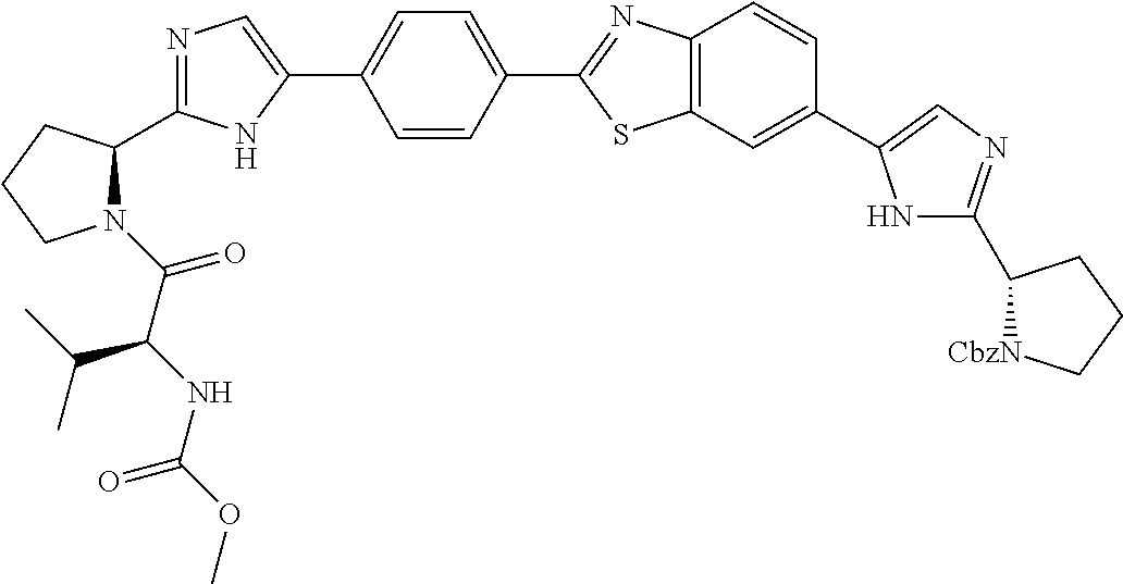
C(=O)(C(NC(OC)=O)C(C)C)N1C(C2=NC=C(C3=CC=C(C4=NC5=C(S4)C=C(C4=CN=C(C6[CbzN]CCC6)N4)C=C5)C=C3)N2)CCC1
